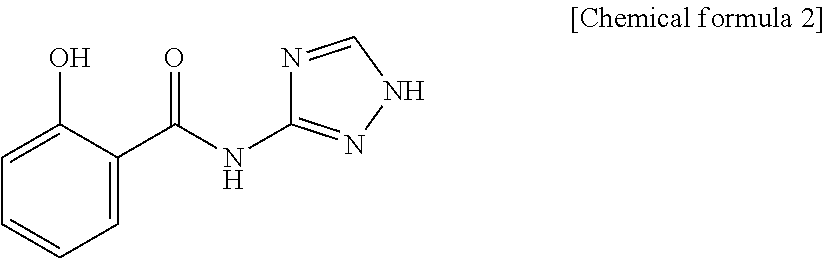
C1=C(O)C(C(NC2=NNC=N2)=O)=CC=C1
